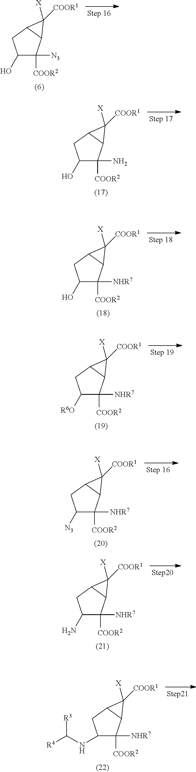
C1(O)C([N3])([COOR2])C2C(C1)C2([COOR1])[X].C1(O)C(N)([COOR2])C2C(C1)C2([COOR1])[X].C1(O)C([NHR7])([COOR2])C2C(C1)C2([COOR1])[X].C1([R6O])C([NHR7])([COOR2])C2C(C1)C2([COOR1])[X].C1([N3])C([NHR7])([COOR2])C2C(C1)C2([COOR1])[X].C1(N)C([NHR7])([COOR2])C2C(C1)C2([COOR1])[X].C1(NC([R4])[R3])C([NHR7])([COOR2])C2C(C1)C2([COOR1])[X]
